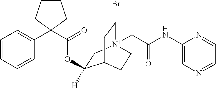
C1=CC=CC(C2(C(=O)OC3([H])C[N+]4(CC(NC5=CN=CC=N5)=O)CCC3CC4)CCCC2)=C1.[Br-]
